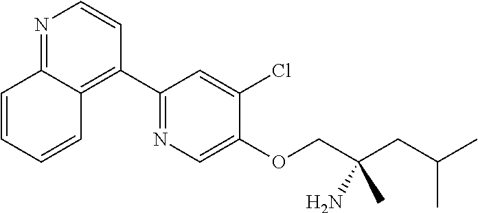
N1=C2C(=C(C3=NC=C(OCC(CC(C)C)(N)C)C(Cl)=C3)C=C1)C=CC=C2
